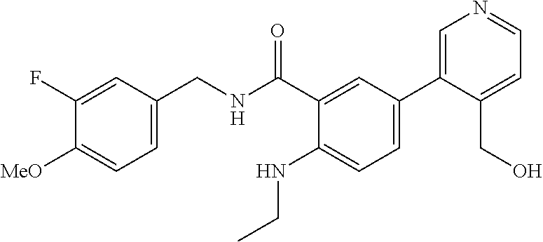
C1=C(CNC(C2=CC(C3=CN=CC=C3CO)=CC=C2NCC)=O)C=C(F)C([MeO])=C1
